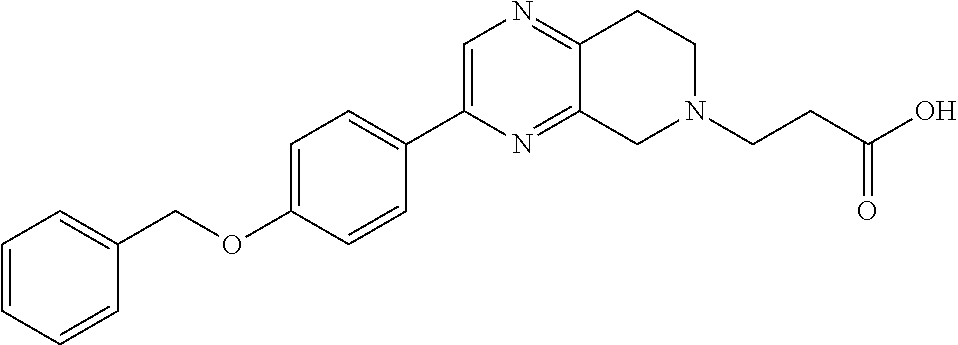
C1=CC=CC(COC2=CC=C(C3=CN=C4C(=N3)CN(CCC(=O)O)CC4)C=C2)=C1
